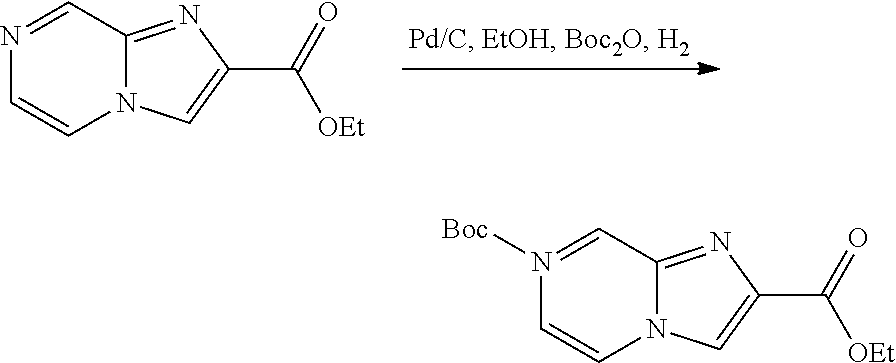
N1=CC2=NC(C(=O)[OEt])=CN2C=C1.N1([Boc])=CC2=NC(C(=O)[OEt])=CN2C=C1
